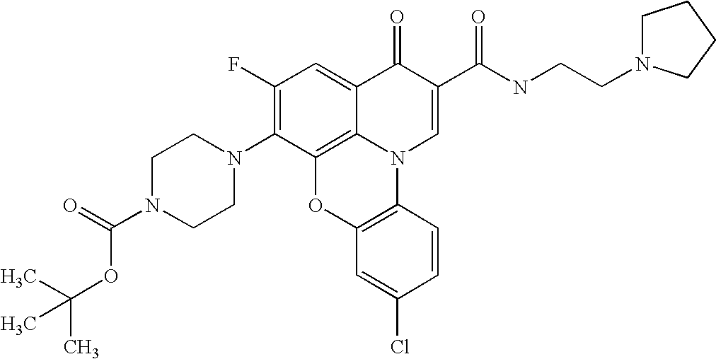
C1(F)=C(N2CCN(C(=O)OC(C)(C)C)CC2)C2=C3C(=C1)C(=O)C(C(NCCN1CCCC1)=O)=CN3C1=C(O2)C=C(Cl)C=C1
